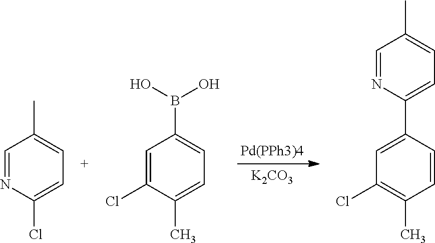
[Pd(PPh3)4].[K2CO3].C1=NC(Cl)=CC=C1C.C1=C(Cl)C(C)=CC=C1B(O)O.C1=C(C2=CC=C(C)C=N2)C=CC(C)=C1Cl
